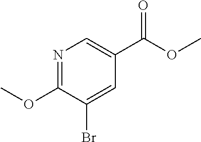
C1=C(Br)C(OC)=NC=C1C(OC)=O
